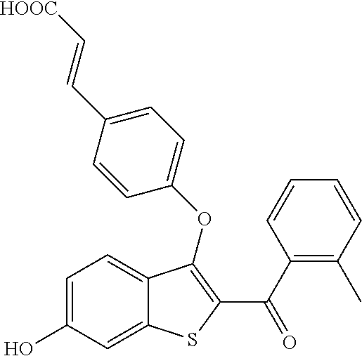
C1=C(O)C=C2C(=C1)C(OC1=CC=C(C=C[HOOC])C=C1)=C(C(C1=C(C)C=CC=C1)=O)S2
